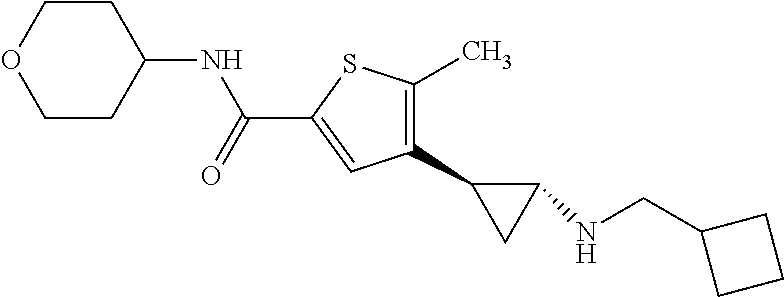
C1(C2CC2NCC2CCC2)=C(C)SC(C(NC2CCOCC2)=O)=C1
